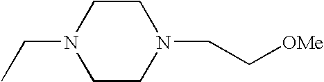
CCN1CCN(CC[OMe])CC1
